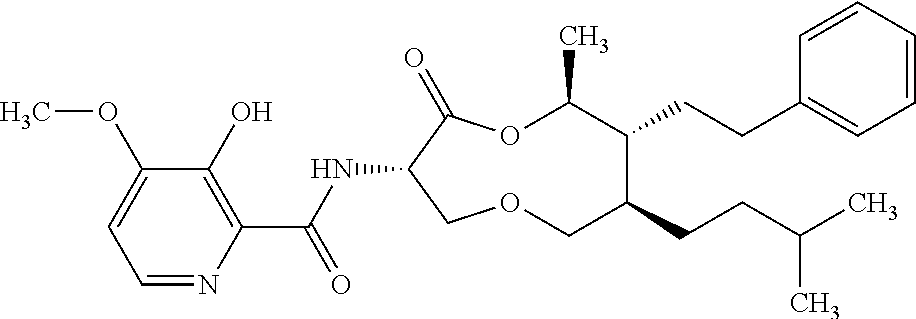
C1(O)=C(C(NC2C(=O)OC(C)C(CCC3=CC=CC=C3)C(CCC(C)C)COC2)=O)N=CC=C1OC
